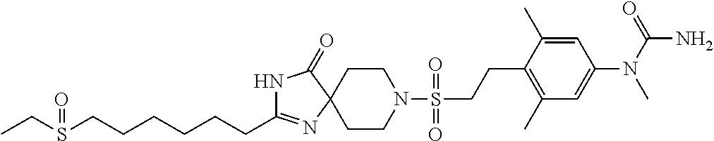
C(CC1=NC2(CCN(S(=O)(=O)CCC3=C(C)C=C(N(C(N)=O)C)C=C3C)CC2)C(=O)N1)CCCCS(CC)=O
